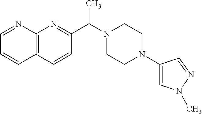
C12=C(C=CC(C(C)N3CCN(C4=CN(C)N=C4)CC3)=N1)C=CC=N2
